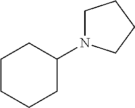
C1CCCC(N2CCCC2)C1
